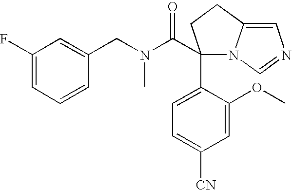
C1=C(OC)C(C2(C(N(CC3=CC(F)=CC=C3)C)=O)N3C(=CN=C3)CC2)=CC=C1[CN]
